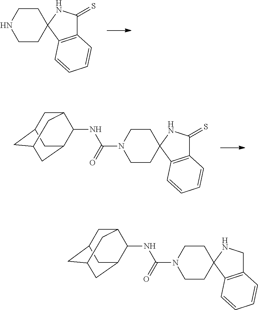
C1CC2(CCN1)C1=C(C(=S)N2)C=CC=C1.C1CC2(CCN1C(=O)NC1C3CC4CC(CC1C4)C3)C1=C(C(=S)N2)C=CC=C1.C1CC2(CCN1C(=O)NC1C3CC4CC(CC1C4)C3)C1=C(CN2)C=CC=C1
